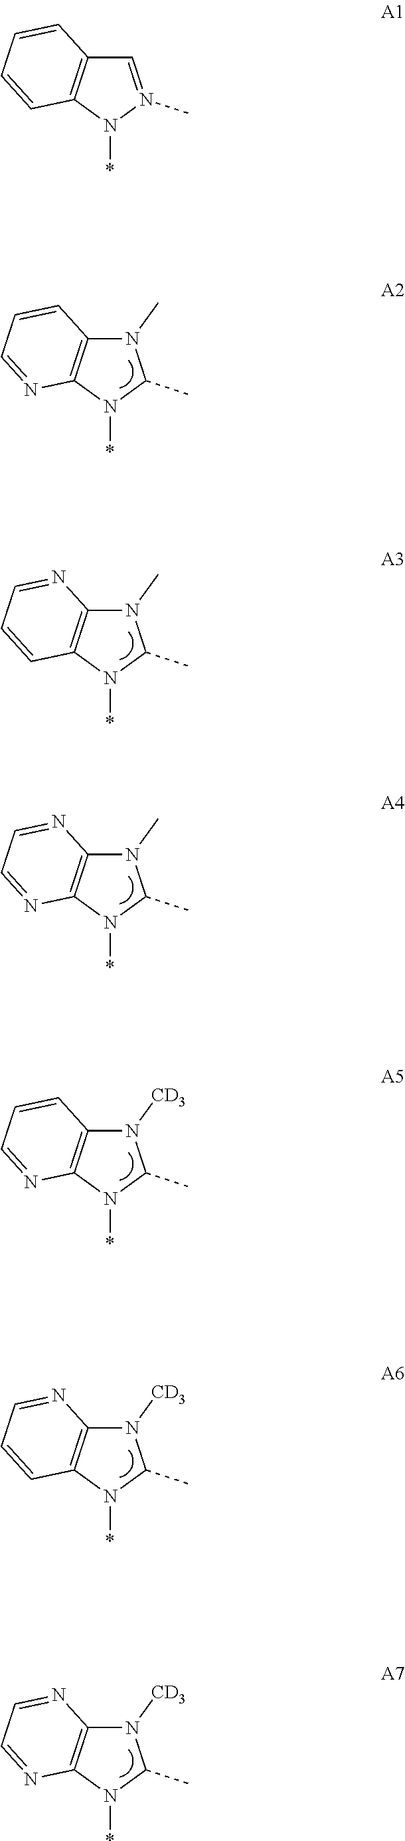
N1(C)C2=C(N(*)C1C)N=CC=C2.N1(C)C2=C(N(*)C1C)C=CC=N2.N1(C)C2=C(N(*)C1C)N=CC=N2.N1([CD3])C2=C(N(*)C1C)N=CC=C2.N1([CD3])C2=C(N(*)C1C)C=CC=N2.N1([CD3])C2=C(N(*)C1C)N=CC=N2.C1=N(C)N(*)C2=C1C=CC=C2
